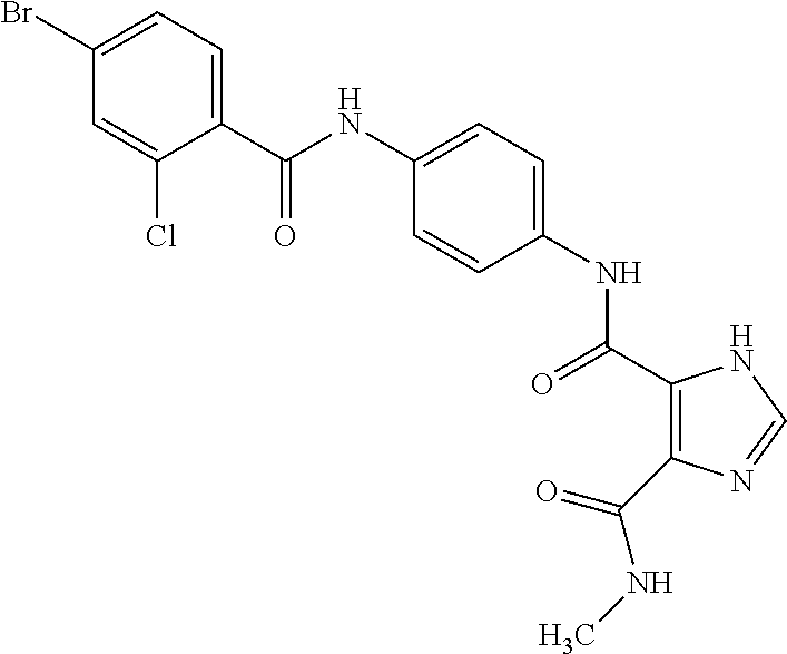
C(NC1=CC=C(NC(=O)C2=C(C(NC)=O)N=CN2)C=C1)(=O)C1=CC=C(Br)C=C1Cl
